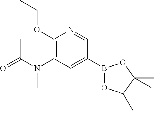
C1(OCC)=C(N(C(C)=O)C)C=C(B2OC(C)(C)C(C)(C)O2)C=N1
